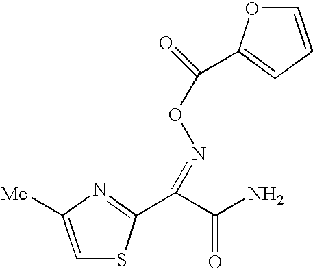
C1=C([Me])N=C(C(C(=O)N)=NOC(C2=CC=CO2)=O)S1
